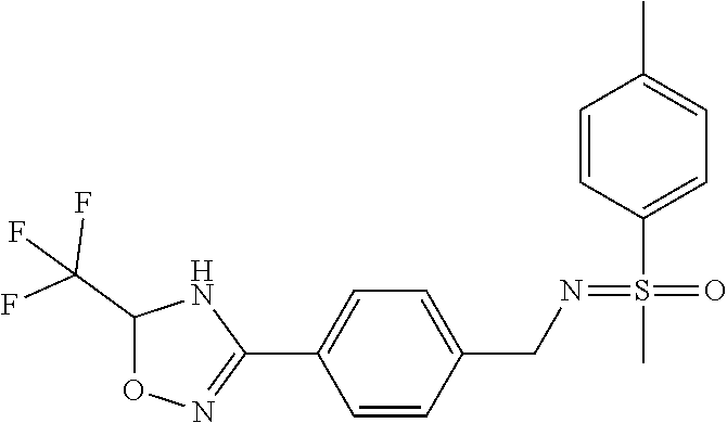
C1(C)=CC=C(S(=NCC2=CC=C(C3=NOC(C(F)(F)F)N3)C=C2)(=O)C)C=C1
